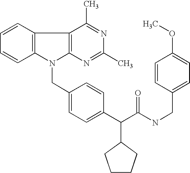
N1(CC2=CC=C(C(C(NCC3=CC=C(OC)C=C3)=O)C3CCCC3)C=C2)C2=C(C3=C1C=CC=C3)C(C)=NC(C)=N2
